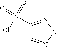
C1(S(=O)(=O)Cl)=NN(C)N=C1
